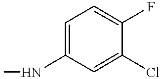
C1=C(NC)C=C(Cl)C(F)=C1
